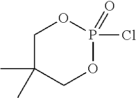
C1C(C)(C)COP(Cl)(=O)O1
